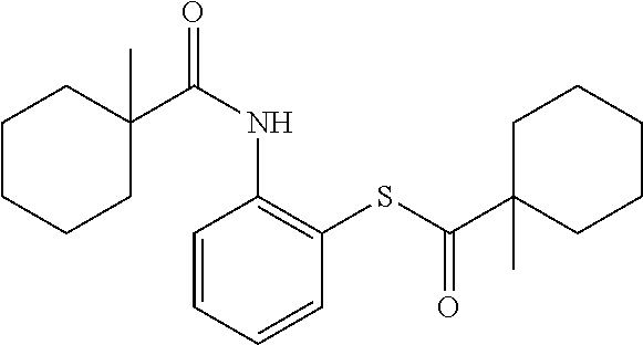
C1C(C(NC2=C(SC(C3(C)CCCCC3)=O)C=CC=C2)=O)(C)CCCC1
